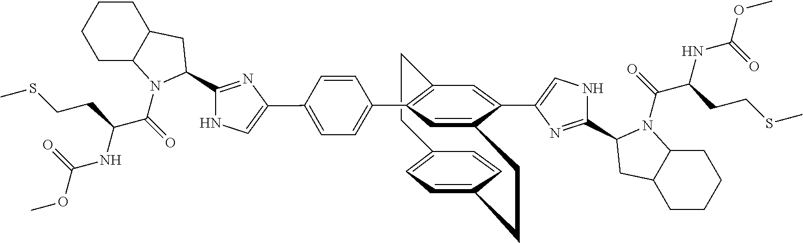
C12=CC=C(C=C1)CCC1=CC(C3=CC=C(C4=CNC(C5N(C(=O)C(NC(OC)=O)CCSC)C6CCCCC6C5)=N4)C=C3)=C(C=C1C1=CNC(C3N(C(=O)C(NC(OC)=O)CCSC)C4CCCCC4C3)=N1)CC2
